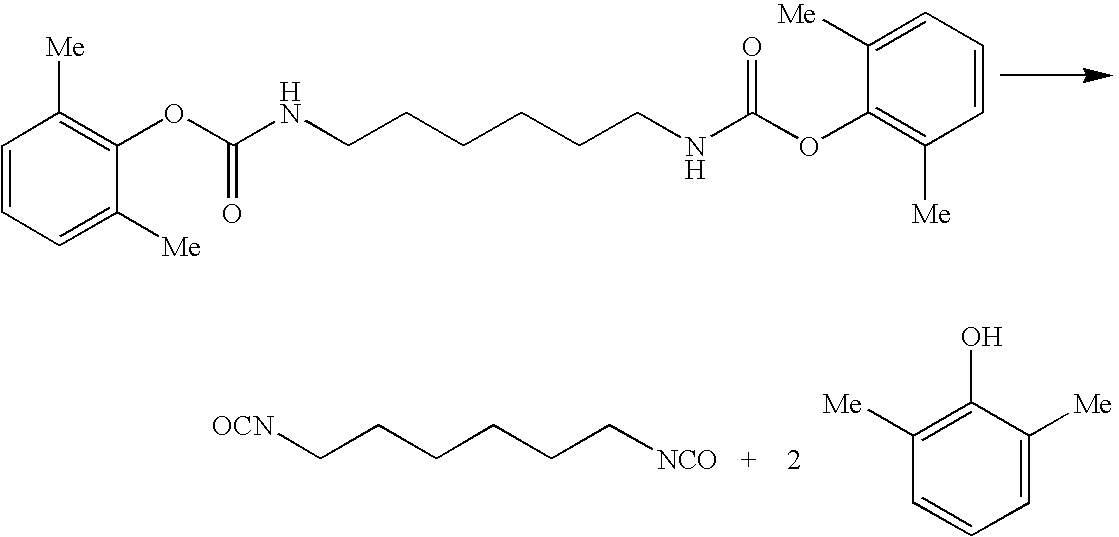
C(CCCCC[NCO])[OCN].C1([Me])=C(O)C([Me])=CC=C1.C1=CC=C([Me])C(OC(NCCCCCCNC(OC2=C([Me])C=CC=C2[Me])=O)=O)=C1[Me]
